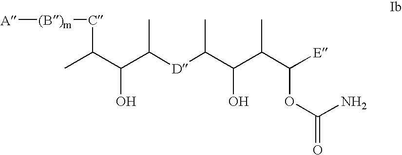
[A][(B)m]CC(C(C([D]C(C(C(C([E])OC(=O)N)C)O)C)C)O)C
